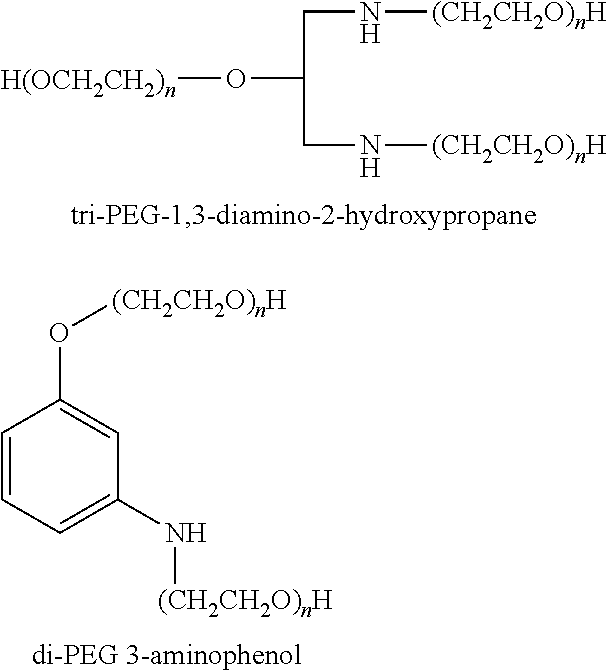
[H(OCH2CH2)n]OC(CN[(CH2CH2O)nH])CN[(CH2CH2O)nH].C1=CC=C(N[(CH2CH2O)nH])C=C1O[(CH2CH2O)nH]
